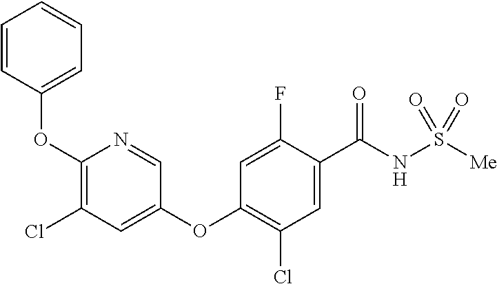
C1(OC2=CC=CC=C2)=C(Cl)C=C(OC2=C(Cl)C=C(C(NS([Me])(=O)=O)=O)C(F)=C2)C=N1
